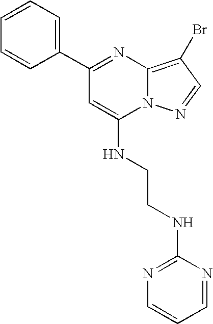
C1=CC=C(C2=NC3=C(Br)C=NN3C(NCCNC3=NC=CC=N3)=C2)C=C1
